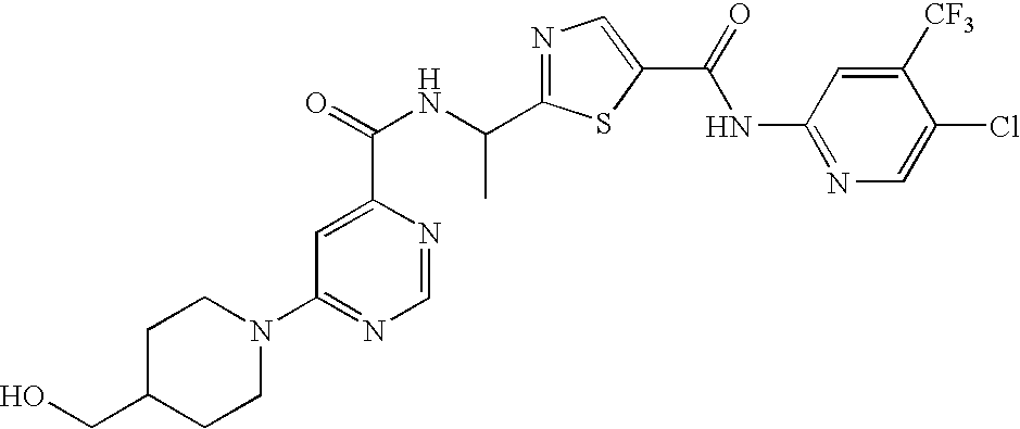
N1=C(C(NC(=O)C2=CC(N3CCC(CO)CC3)=NC=N2)C)SC(C(=O)NC2=NC=C(Cl)C([CF3])=C2)=C1
